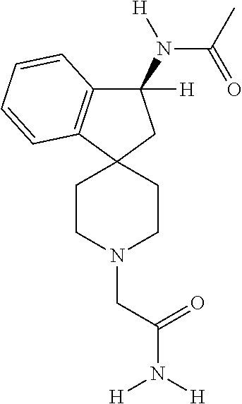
C1(N(C(C)=O)[H])([H])C2=C(C3(C1)CCN(CC(N([H])[H])=O)CC3)C=CC=C2
